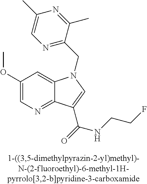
C1(OC)=CN=C2C(=C1)N(CC1=NC=C(C)N=C1C)C=C2C(NCCF)=O
